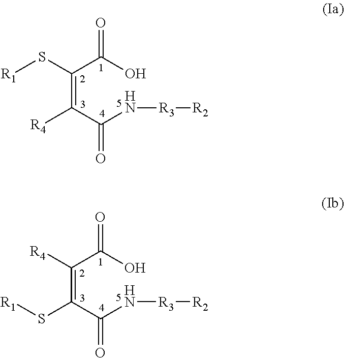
C(=C(C(N[R3][R2])=O)[R4])(C(O)=O)S[R1].C(=C(C(N[R3][R2])=O)S[R1])(C(O)=O)[R4]
